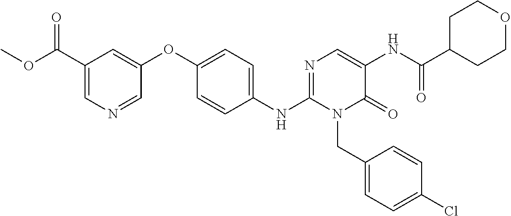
C1(NC2=NC=C(NC(C3CCOCC3)=O)C(=O)N2CC2=CC=C(Cl)C=C2)=CC=C(OC2=CC(C(OC)=O)=CN=C2)C=C1
